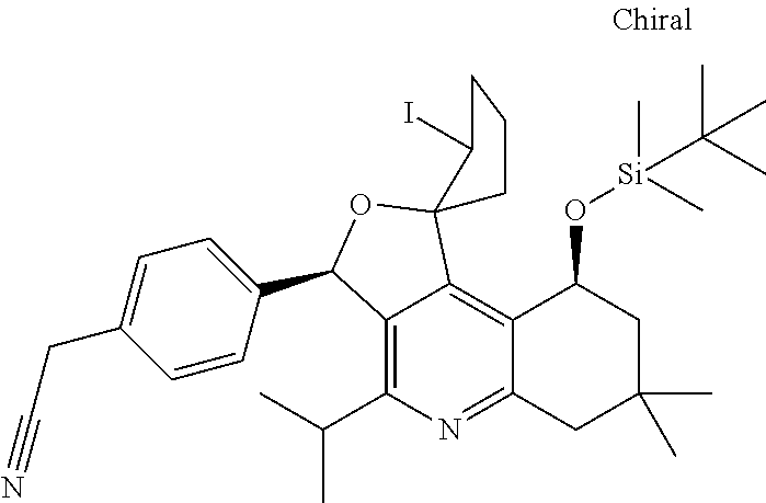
C12=C3C(=C(C(C)C)N=C1CC(C)(C)CC2O[Si](C)(C)C(C)(C)C)C(C1=CC=C(CC#N)C=C1)OC31CCCC1I
